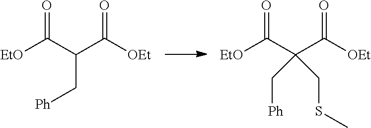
[EtO]C(C(C([OEt])=O)C[Ph])=O.[EtO]C(C(C([OEt])=O)(CSC)C[Ph])=O
